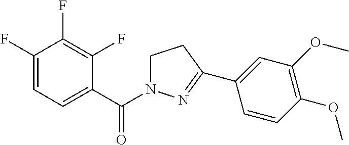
C1(C(N2CCC(C3=CC(OC)=C(OC)C=C3)=N2)=O)=CC=C(F)C(F)=C1F
